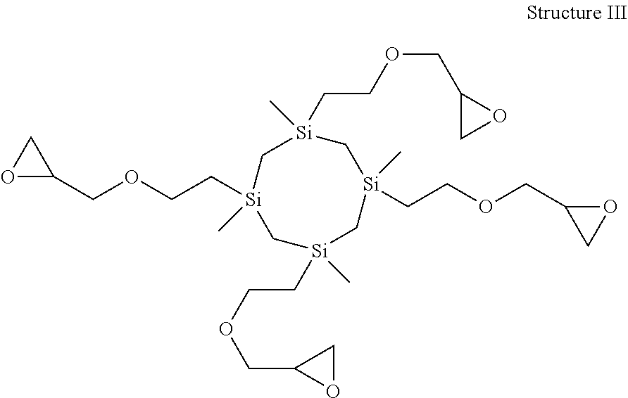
O1C(COCC[Si]2(C)C[Si](C)(CCOCC3OC3)C[Si](CCOCC3CO3)(C)C[Si](C)(CCOCC3CO3)C2)C1
